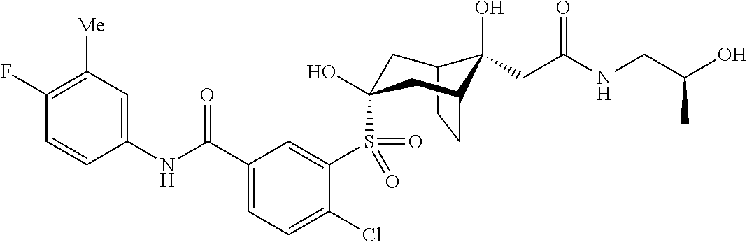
C1(F)=C([Me])C=C(NC(C2=CC=C(Cl)C(S(=O)(=O)C3(O)CC4C(O)(CC(NCC(O)C)=O)C(CC4)C3)=C2)=O)C=C1
